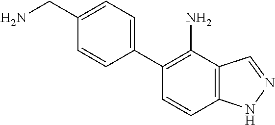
C1=C(CN)C=CC(C2=C(N)C3=C(C=C2)NN=C3)=C1
